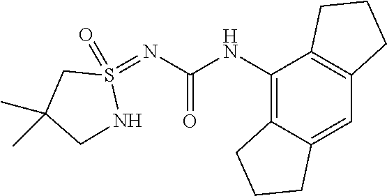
C12=C(NC(=O)N=S3(=O)CC(C)(C)CN3)C3=C(C=C1CCC2)CCC3
